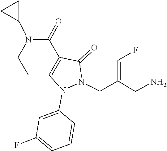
C1=CC=C(F)C=C1N1N(CC(=CF)CN)C(=O)C2=C1CCN(C1CC1)C2=O
